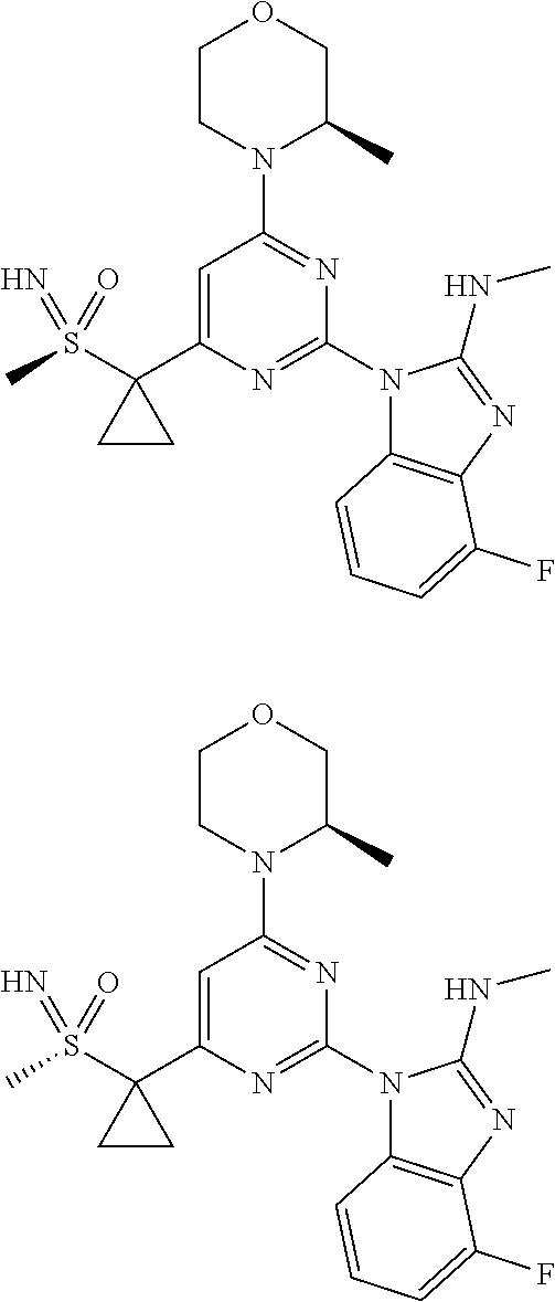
C1CN(C2=NC(N3C4=C(N=C3NC)C(F)=CC=C4)=NC(C3(S(C)(=O)=N)CC3)=C2)C(C)CO1.C1CN(C2=NC(N3C4=C(N=C3NC)C(F)=CC=C4)=NC(C3(S(C)(=O)=N)CC3)=C2)C(C)CO1
